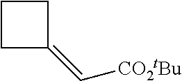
C1CC(=C[CO2tBu])C1
